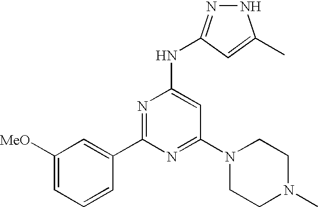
N1N=C(NC2=CC(N3CCN(C)CC3)=NC(C3=CC([MeO])=CC=C3)=N2)C=C1C
